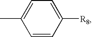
C1([R8])=CC=C(C)C=C1
